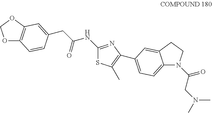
O1C2=C(OC1)C=C(CC(NC1=NC(C3=CC=C4N(C(=O)CN(C)C)CCC4=C3)=C(C)S1)=O)C=C2
